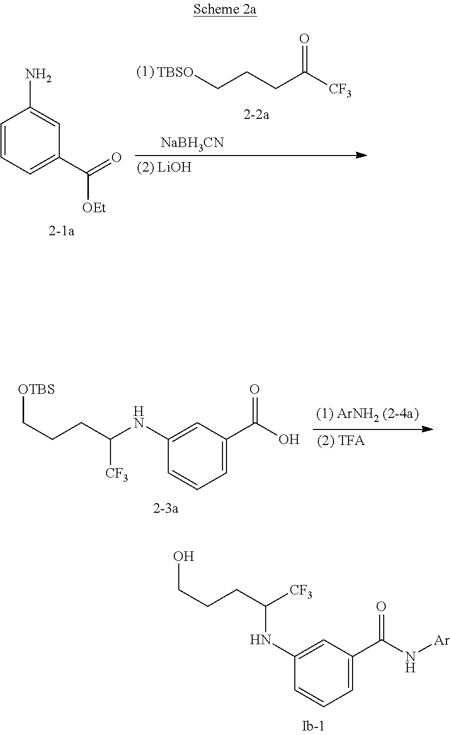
C1=CC=C(C(=O)[OEt])C=C1N.[TBSO]CCCC([CF3])=O.[NaBH3CN].C(CCC(NC1=CC(C(O)=O)=CC=C1)[CF3])[OTBS].C(CCC([CF3])NC1=CC(C(N[Ar])=O)=CC=C1)O
